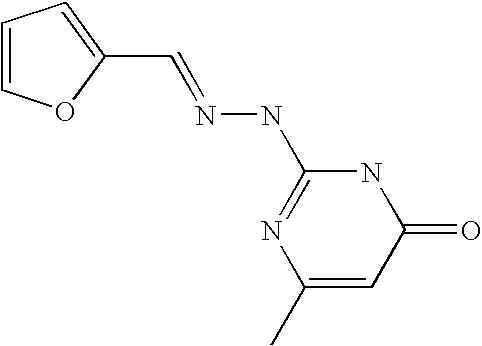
C1=COC(C=NNC2=NC(C)=CC(=O)N2)=C1
